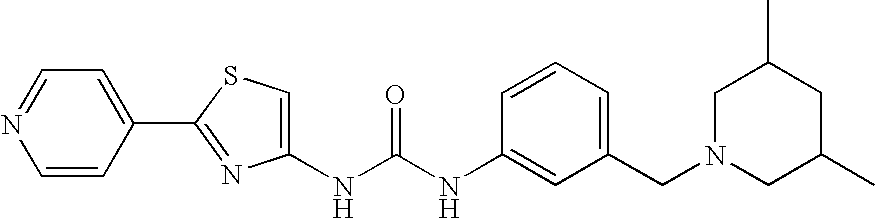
C1(NC(NC2=CC(CN3CC(C)CC(C)C3)=CC=C2)=O)=CSC(C2=CC=NC=C2)=N1
